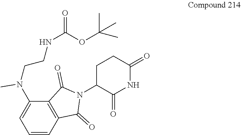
C1=CC2=C(C(N(CCNC(OC(C)(C)C)=O)C)=C1)C(=O)N(C1C(=O)NC(=O)CC1)C2=O
